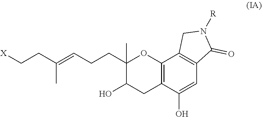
C12=C(C(O)=CC3=C1CN([R])C3=O)CC(O)C(CCC=C(CC[X])C)(C)O2
